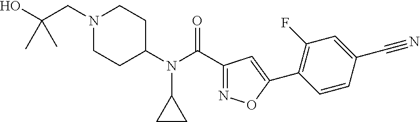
C1(C(N(C2CCN(CC(O)(C)C)CC2)C2CC2)=O)=NOC(C2=C(F)C=C(C#N)C=C2)=C1
